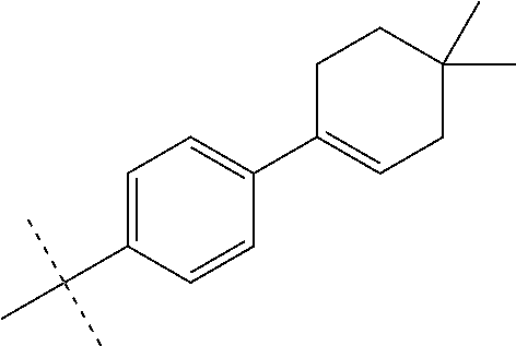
C1=C(C(C)(C)C)C=CC(C2=CCC(C)(C)CC2)=C1
